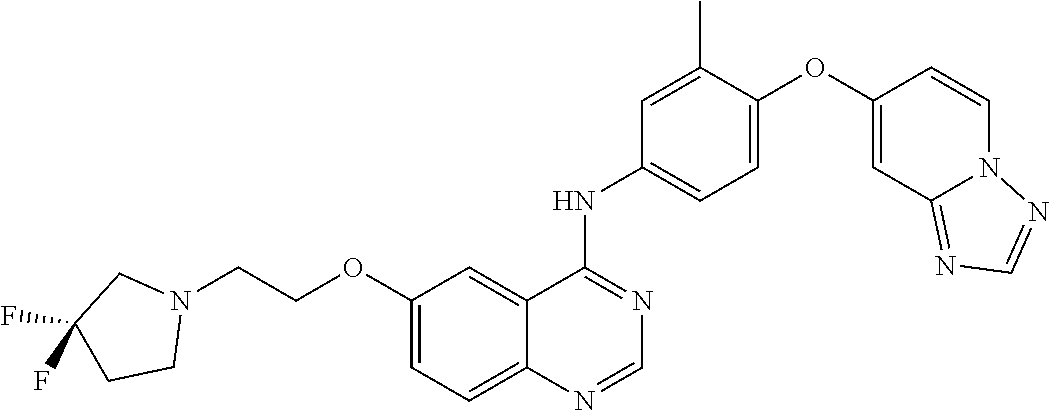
O(C1=CC=C2C(=C1)C(NC1=CC=C(OC3=CC4=NC=NN4C=C3)C(C)=C1)=NC=N2)CCN1CC(F)(F)CC1
